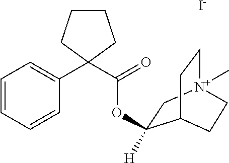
C1=CC=CC(C2(C(=O)OC3([H])C[N+]4(C)CCC3CC4)CCCC2)=C1.[I-]
